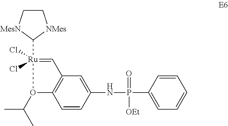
C1=CC(P(=O)([OEt])NC2=CC3=C(C=C2)O(C(C)C)[Ru](Cl)(Cl)(C2[MesN]CC[NMes]2)=C3)=CC=C1
